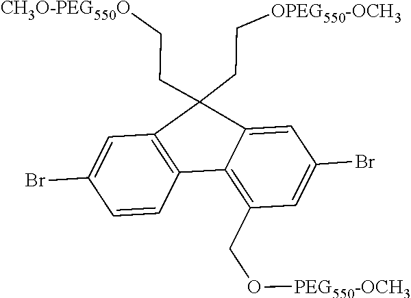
C12=C(C=C(Br)C=C1)C(CC[OPEG550-OCH3])(CC[CH3O-PEG550O])C1=CC(Br)=CC(CO[PEG550-OCH3])=C21
